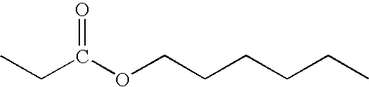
CCC(OCCCCCC)=O
